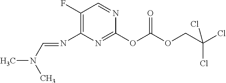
ClC(COC(OC1=NC(N=CN(C)C)=C(F)C=N1)=O)(Cl)Cl
